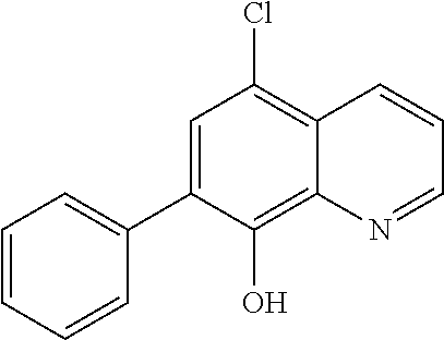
C1=C(C2=CC=CC=C2)C(O)=C2C(=C1Cl)C=CC=N2
